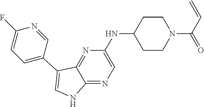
C1CN(C(=O)C=C)CCC1NC1=CN=C2C(=N1)C(C1=CC=C(F)N=C1)=CN2
